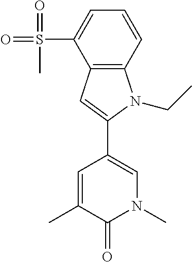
CC1=CC(C2=CC3=C(N2CC)C=CC=C3S(=O)(=O)C)=CN(C)C1=O
